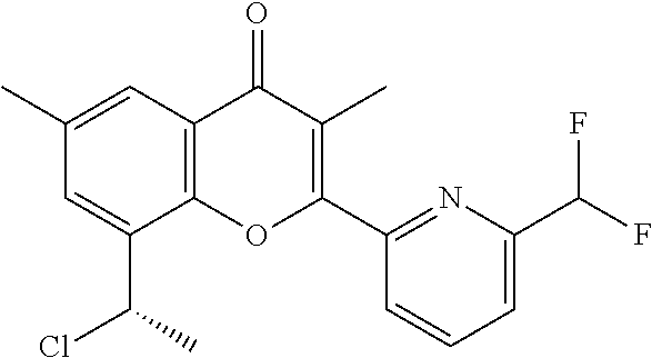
C1(C)=CC2=C(C(C(C)Cl)=C1)OC(C1=NC(C(F)F)=CC=C1)=C(C)C2=O
